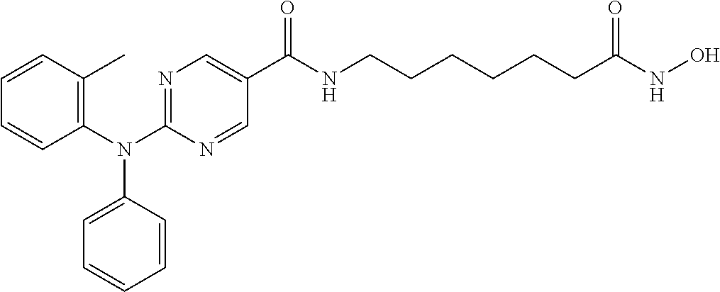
C1(N(C2=C(C)C=CC=C2)C2=CC=CC=C2)=NC=C(C(NCCCCCCC(NO)=O)=O)C=N1
